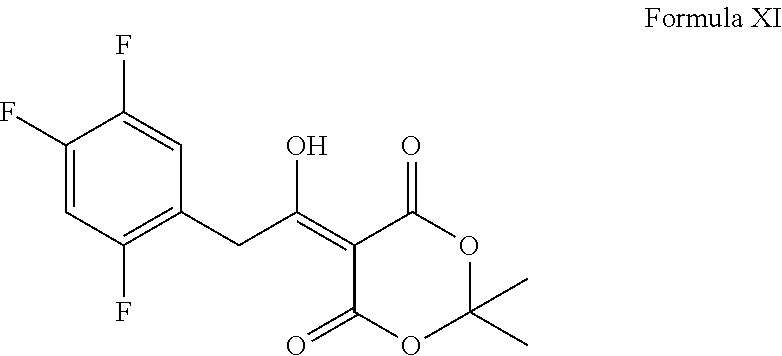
C1(F)=CC(F)=C(CC(O)=C2C(=O)OC(C)(C)OC2=O)C=C1F
